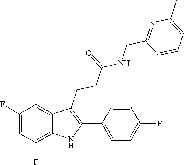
C1(C2=C(CCC(=O)NCC3=NC(C)=CC=C3)C3=CC(F)=CC(F)=C3N2)=CC=C(F)C=C1
